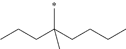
CC(CCCC)(CCC)C
